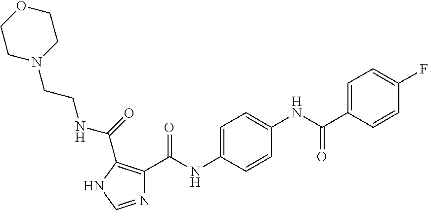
N1=CNC(C(NCCN2CCOCC2)=O)=C1C(NC1=CC=C(NC(C2=CC=C(F)C=C2)=O)C=C1)=O
